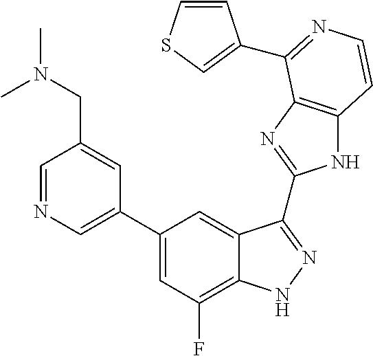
C1=C(C2=CC(F)=C3C(=C2)C(C2=NC4=C(N2)C=CN=C4C2=CSC=C2)=NN3)C=C(CN(C)C)C=N1
